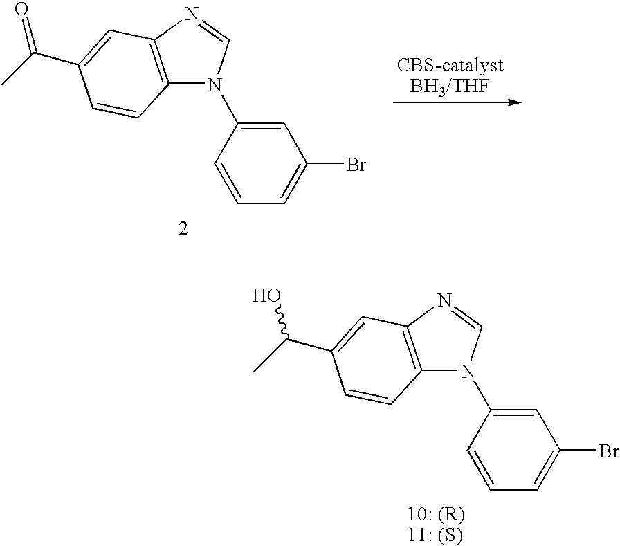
C12=C(N=CN1C1=CC(Br)=CC=C1)C=C(C(C)=O)C=C2.C12=C(N=CN1C1=CC(Br)=CC=C1)C=C(C(C)O)C=C2
